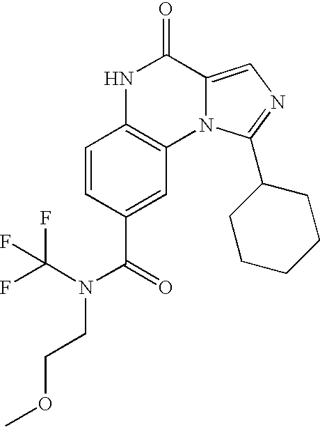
C1=CC(C(=O)N(C(F)(F)F)CCOC)=CC2=C1NC(=O)C1=CN=C(C3CCCCC3)N21
